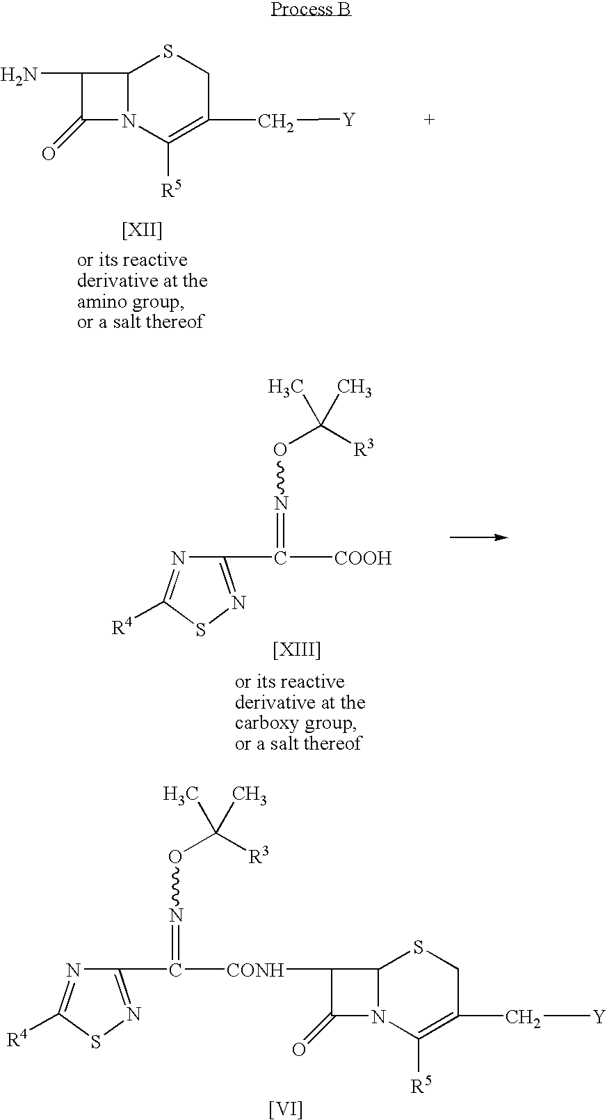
C1(C([CONH]C2C(=O)N3C2SCC(C[Y])=C3[R5])=NOC([R3])(C)C)=NSC([R4])=N1.[[VI]].C1(N)C(=O)N2C1SCC(C[Y])=C2[R5].[[XII]].C1(C([COOH])=NOC([R3])(C)C)=NSC([R4])=N1.[[XIII]]
